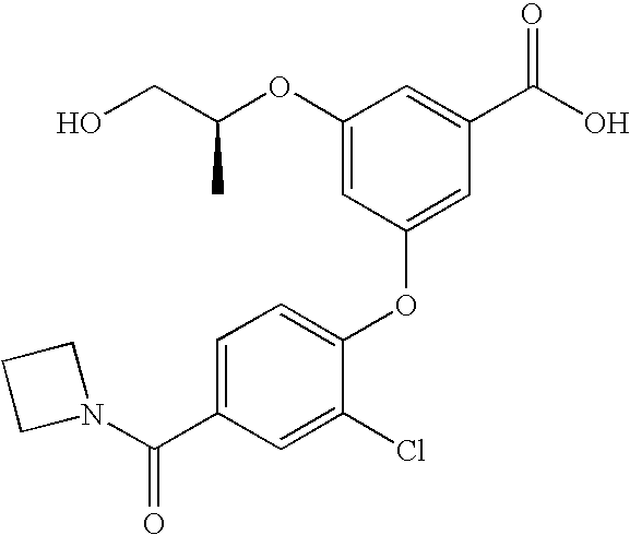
OCC(OC1=CC(OC2=CC=C(C(N3CCC3)=O)C=C2Cl)=CC(C(O)=O)=C1)C
